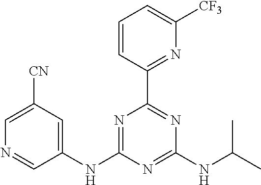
C1(NC2=NC(C3=NC([CF3])=CC=C3)=NC(NC(C)C)=N2)=CC([CN])=CN=C1
